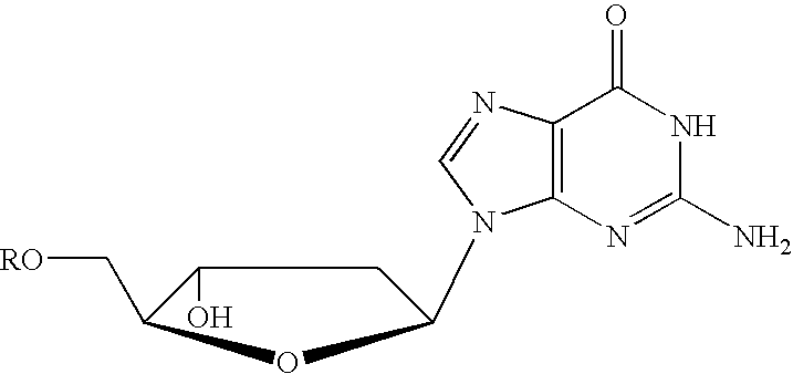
C12=C(N=C(N)NC1=O)N(C1CC(O)C(C[RO])O1)C=N2
